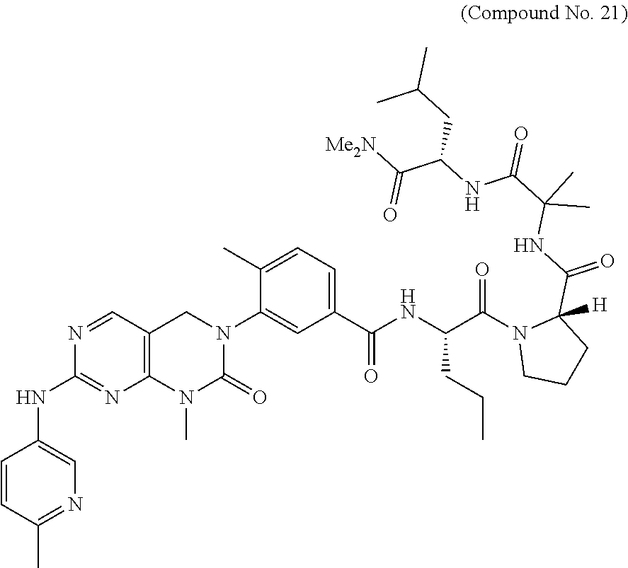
C1=CC(C)=NC=C1NC1=NC2=C(C=N1)CN(C1=CC(C(NC(C(N3CCCC3(C(NC(C(=O)NC(C([Me2N])=O)CC(C)C)(C)C)=O)[H])=O)CCC)=O)=CC=C1C)C(=O)N2C
